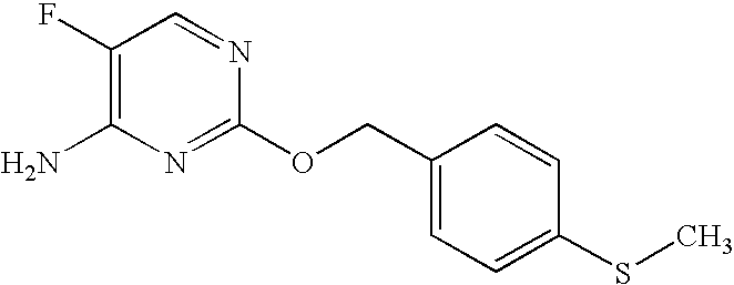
C1(F)=C(N)N=C(OCC2=CC=C(SC)C=C2)N=C1
